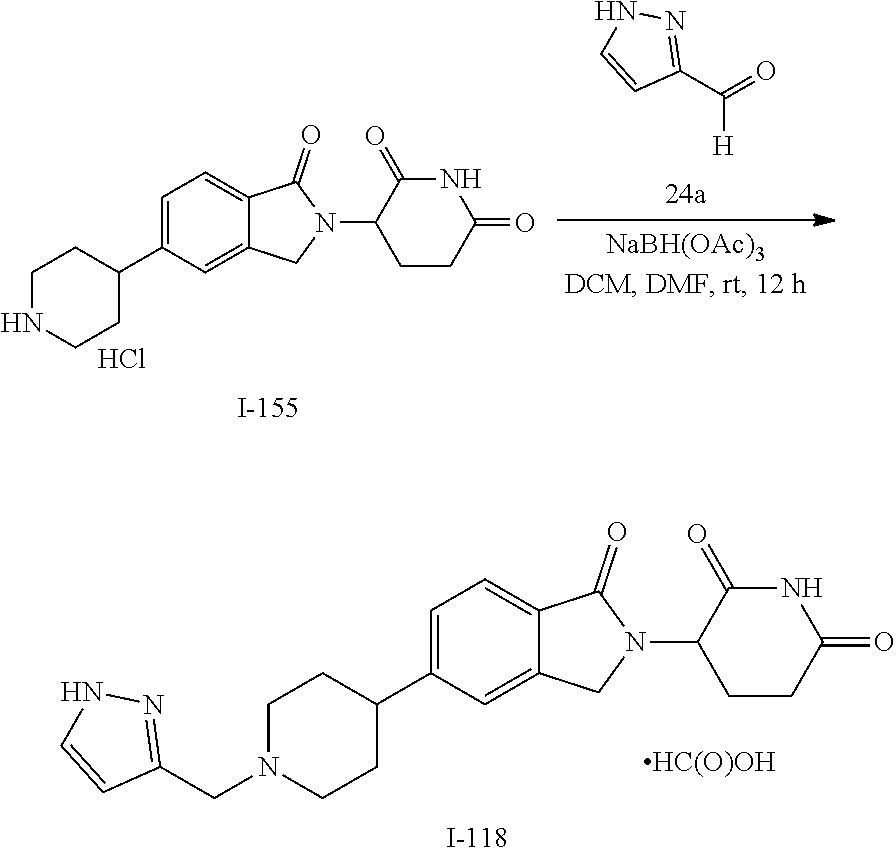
[HC(O)OH].C1N(CC2=NNC=C2)CCC(C2=CC=C3C(=C2)CN(C2CCC(=O)NC2=O)C3=O)C1.C1NCCC(C2=CC=C3C(=C2)CN(C2CCC(=O)NC2=O)C3=O)C1.Cl.C1(C(=O)[H])=NNC=C1
